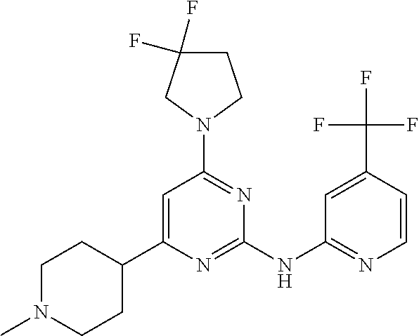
C1=C(C2CCN(C)CC2)N=C(NC2=NC=CC(C(F)(F)F)=C2)N=C1N1CC(F)(F)CC1
